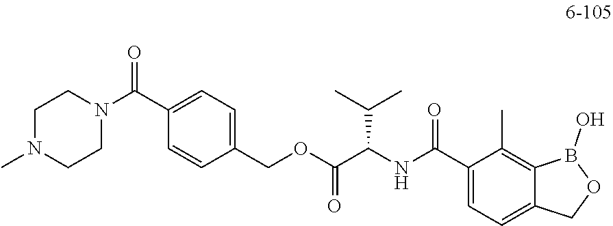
C1=CC(COC(C(NC(C2=CC=C3C(=C2C)B(O)OC3)=O)C(C)C)=O)=CC=C1C(N1CCN(C)CC1)=O
